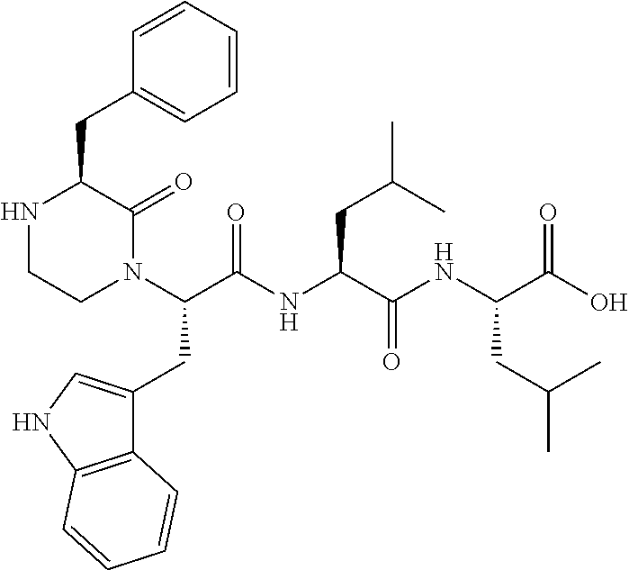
N1CCN(C(C(NC(C(NC(C(O)=O)CC(C)C)=O)CC(C)C)=O)CC2=CNC3=C2C=CC=C3)C(=O)C1CC1=CC=CC=C1
